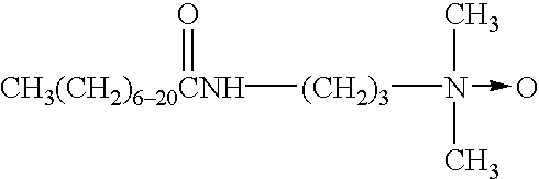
N(C)(C)(->O)[(CH2)3][CH3(CH2)620CNH]=O
